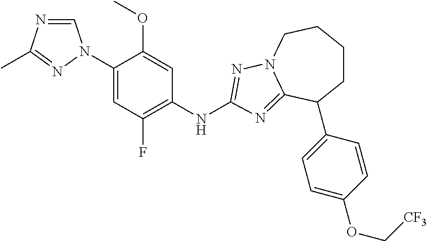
C1=NC(C)=NN1C1=CC(F)=C(NC2=NN3CCCCC(C4=CC=C(OC[CF3])C=C4)C3=N2)C=C1OC
